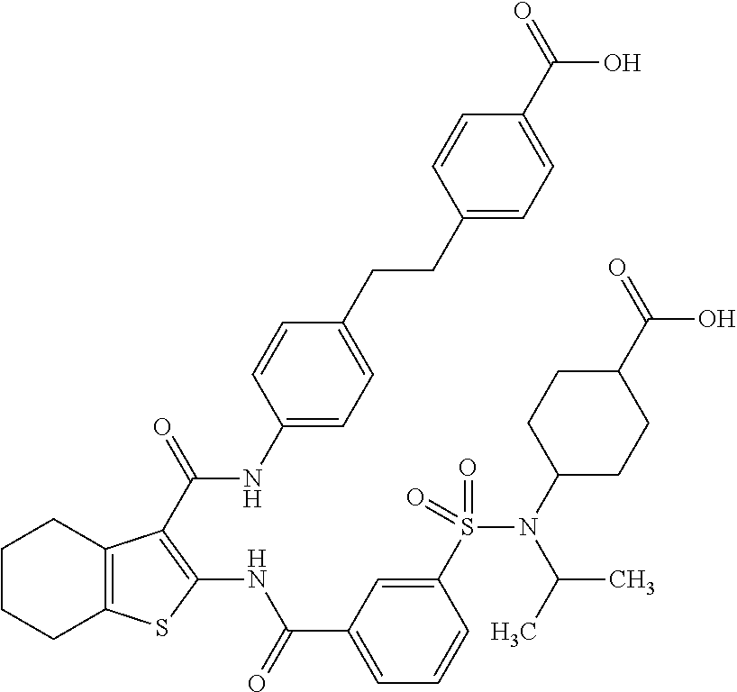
C1CCC2=C(C1)C(C(NC1=CC=C(CCC3=CC=C(C(=O)O)C=C3)C=C1)=O)=C(NC(C1=CC=CC(S(N(C3CCC(C(=O)O)CC3)C(C)C)(=O)=O)=C1)=O)S2
